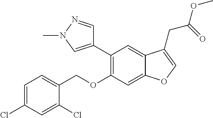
C1=C(Cl)C=C(Cl)C(COC2=C(C3=CN(C)N=C3)C=C3C(=C2)OC=C3CC(=O)OC)=C1
